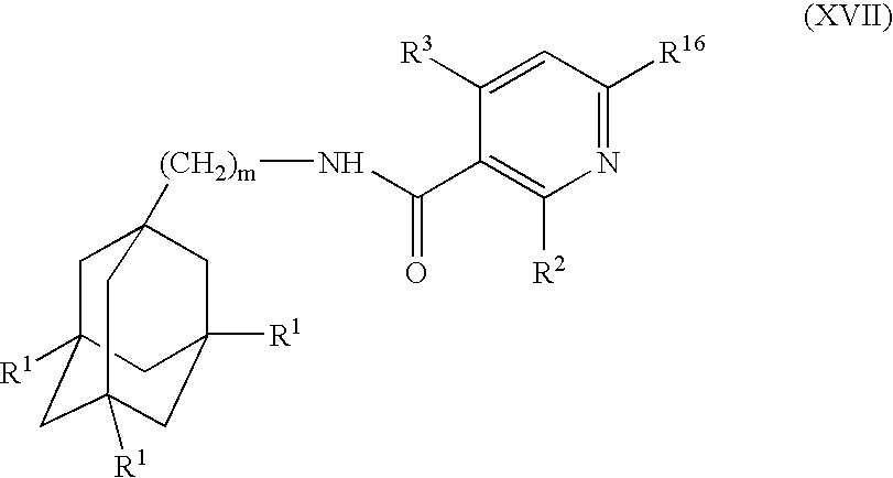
C1C2([R1])CC3([R1])CC([R1])(CC1([(CH2)m]NC(=O)C1=C([R2])N=C([R16])C=C1[R3])C3)C2
